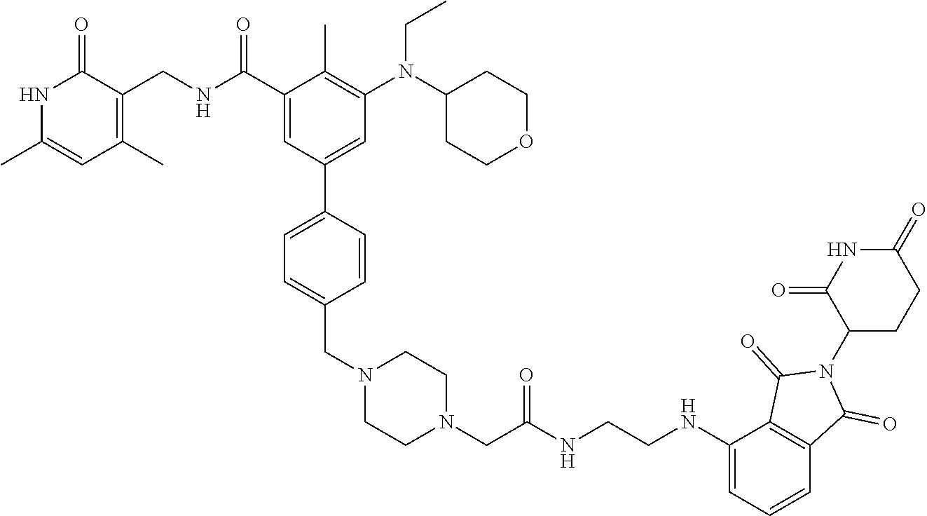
N1C(C)=CC(C)=C(CNC(C2=CC(C3=CC=C(CN4CCN(CC(NCCNC5=CC=CC6=C5C(=O)N(C5CCC(=O)NC5=O)C6=O)=O)CC4)C=C3)=CC(N(C3CCOCC3)CC)=C2C)=O)C1=O
